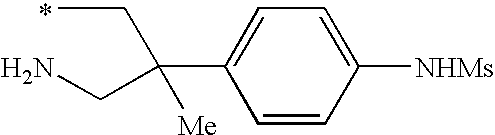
CCC(C1=CC=C([NHMs])C=C1)([Me])CN
